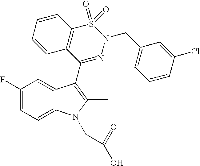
C1(F)=CC=C2C(=C1)C(C1=NN(CC3=CC=CC(Cl)=C3)S(=O)(=O)C3=C1C=CC=C3)=C(C)N2CC(=O)O
